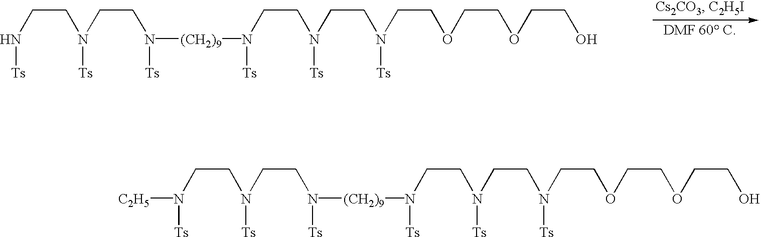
C(N([Ts])[C2H5])CN(CCN([Ts])[(CH2)9]N([Ts])CCN([Ts])CCN([Ts])CCOCCOCCO)[Ts].C(N[Ts])CN(CCN([Ts])[(CH2)9]N([Ts])CCN([Ts])CCN([Ts])CCOCCOCCO)[Ts]
